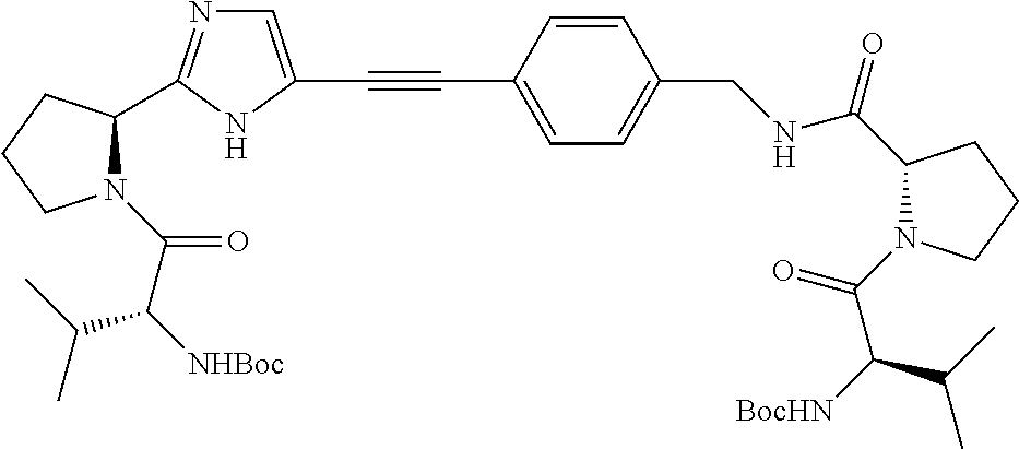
C1=C(C#CC2=CN=C(C3N(C(C([NHBoc])C(C)C)=O)CCC3)N2)C=CC(CNC(C2N(C(C(C(C)C)[BocHN])=O)CCC2)=O)=C1
